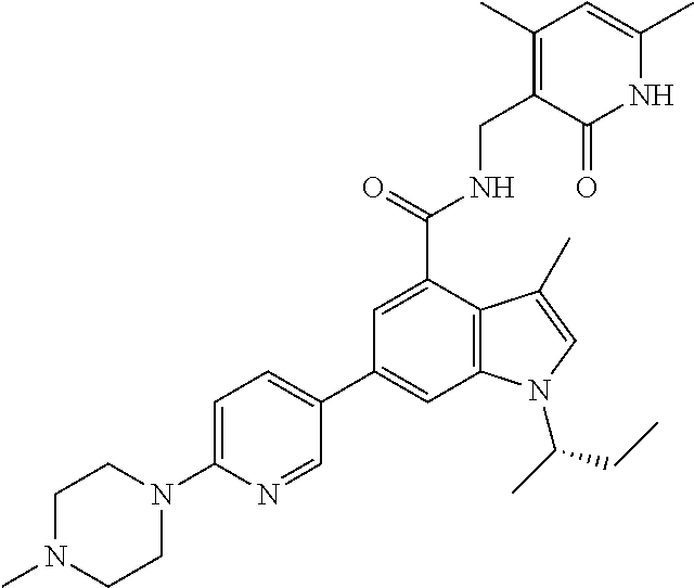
C1(C2=CC3=C(C(C(NCC4=C(C)C=C(C)NC4=O)=O)=C2)C(C)=CN3C(C)CC)=CC=C(N2CCN(C)CC2)N=C1
